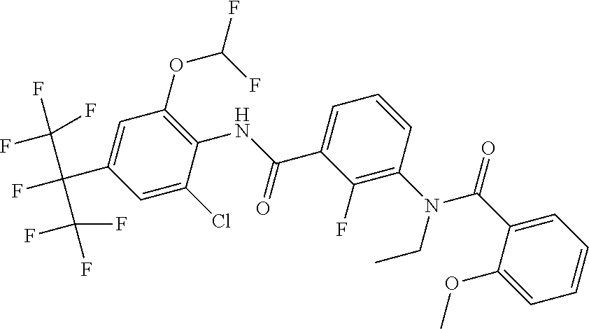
N(C1=C(OC(F)F)C=C(C(F)(C(F)(F)F)C(F)(F)F)C=C1Cl)C(=O)C1=CC=CC(N(C(C2=CC=CC=C2OC)=O)CC)=C1F
